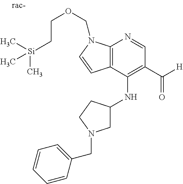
C12=C(C(NC3CN(CC4=CC=CC=C4)CC3)=C(C([H])=O)C=N1)C=CN2COCC[Si](C)(C)C
